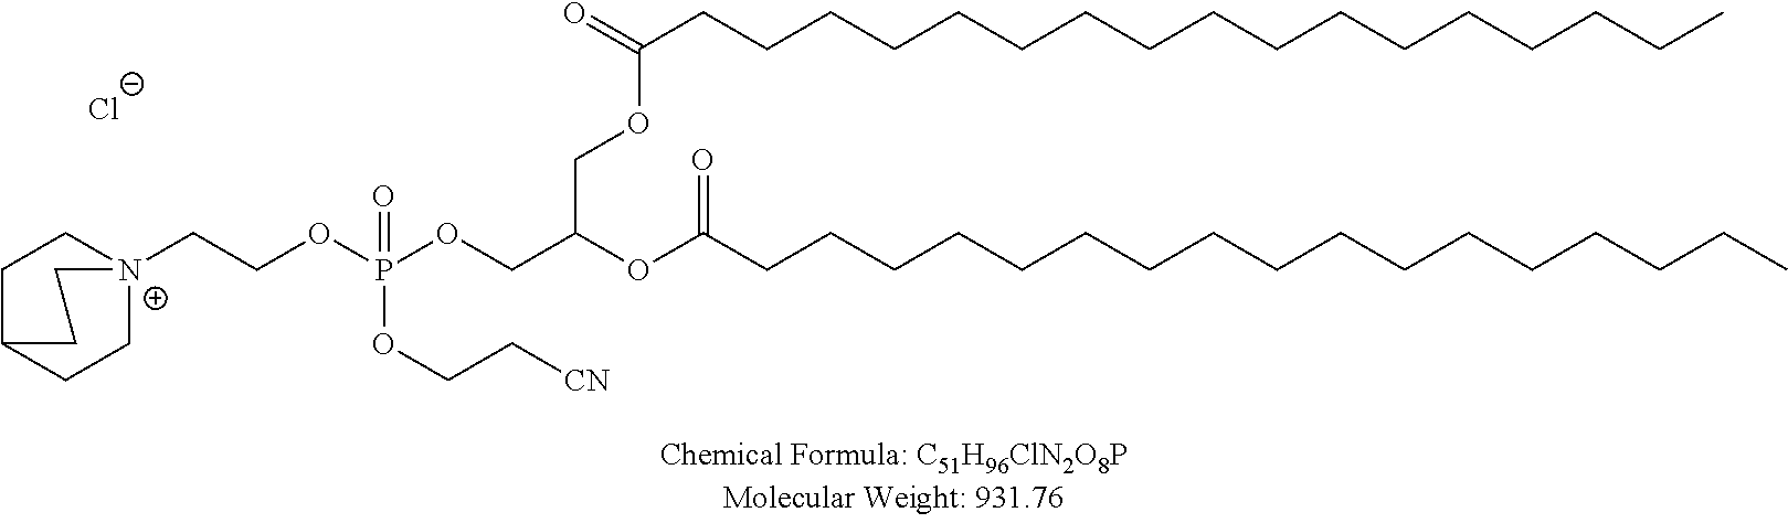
[N+]12(CCOP(OCC(OC(CCCCCCCCCCCCCCCCC)=O)COC(CCCCCCCCCCCCCCCCC)=O)(=O)OCC[CN])CCC(CC1)CC2.[Cl-]
